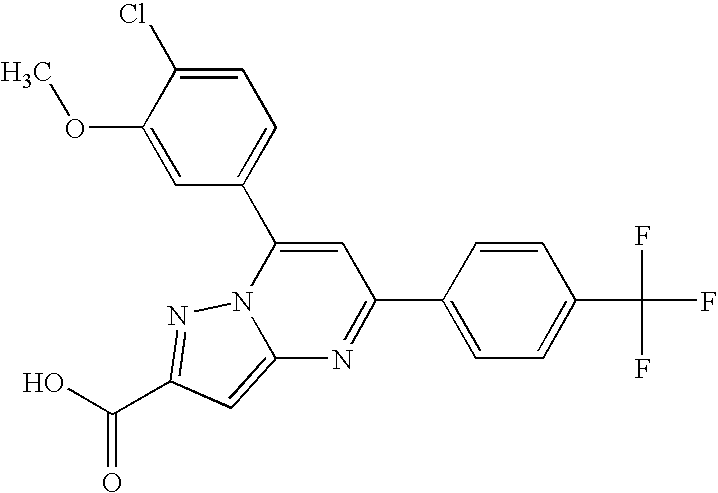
O=C(O)C1=NN2C(=C1)N=C(C1=CC=C(C(F)(F)F)C=C1)C=C2C1=CC=C(Cl)C(OC)=C1
